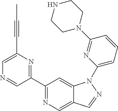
C1(C2=NC(C#CC)=CN=C2)=NC=C2C(=C1)N(C1=CC=CC(N3CCNCC3)=N1)N=C2
